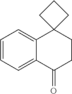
C1=CC=C2C(=C1)C1(CCC2=O)CCC1
